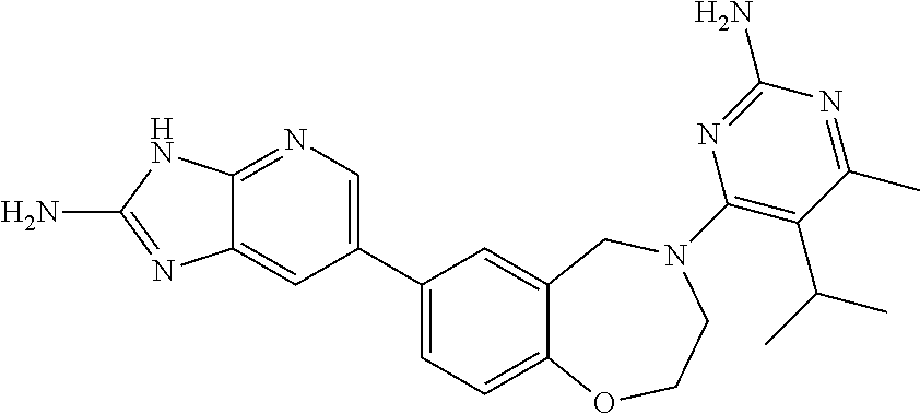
C1(C2=CC=C3C(=C2)CN(C2=C(C(C)C)C(C)=NC(N)=N2)CCO3)=CN=C2C(=C1)N=C(N)N2
